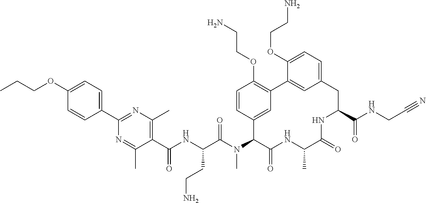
C1(C(NC(C(N(C2C(=O)NC(C)C(=O)NC(C(NCC#N)=O)CC3=CC=C(OCCN)C(=C3)C3=C(OCCN)C=CC2=C3)C)=O)CCN)=O)=C(C)N=C(C2=CC=C(OCCC)C=C2)N=C1C
